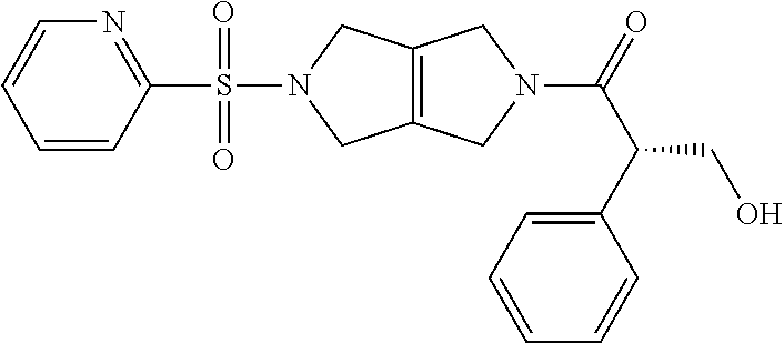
C1=CC(S(=O)(N2CC3=C(C2)CN(C(=O)C(C2=CC=CC=C2)CO)C3)=O)=NC=C1
